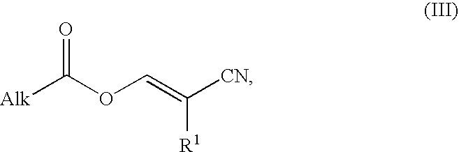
[Alk]C(OC=C([CN])[R1])=O
